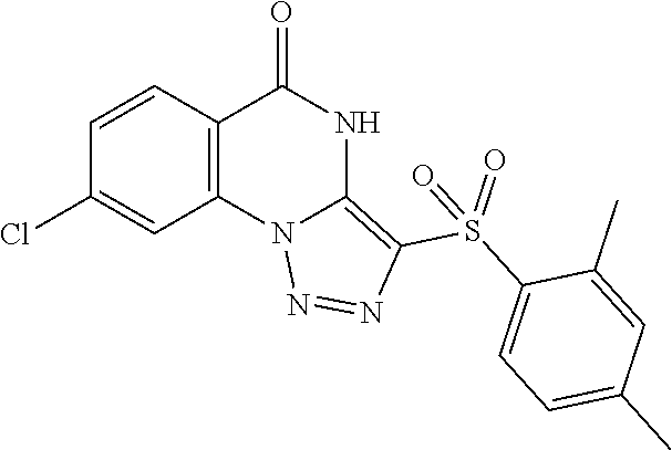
C1(Cl)=CC2=C(C=C1)C(=O)NC1=C(S(C3=CC=C(C)C=C3C)(=O)=O)N=NN21
